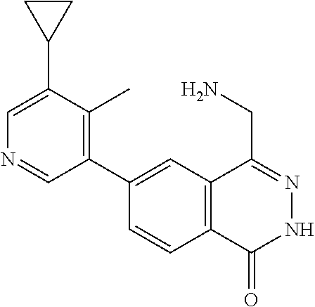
C1(C2=C(C)C(C3CC3)=CN=C2)=CC2=C(C=C1)C(=O)NN=C2CN
